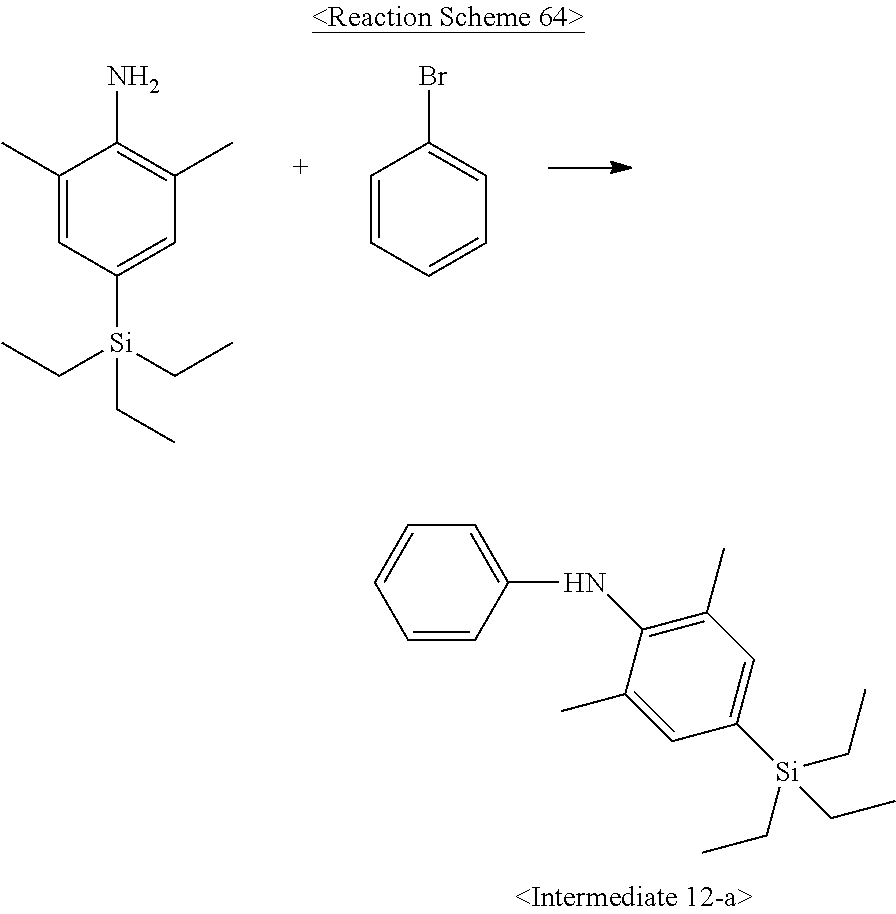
C1(C)=CC([Si](CC)(CC)CC)=CC(C)=C1N.C1=CC=CC=C1Br.C1(C)=C(NC2=CC=CC=C2)C(C)=CC([Si](CC)(CC)CC)=C1
